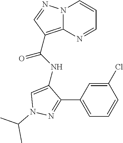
N12C(=C(C(NC3=CN(C(C)C)N=C3C3=CC=CC(Cl)=C3)=O)C=N1)N=CC=C2
